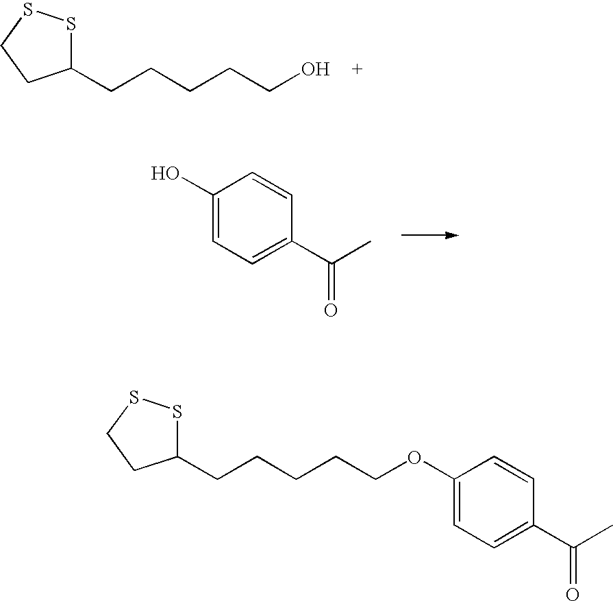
C1(CCCCCO)SSCC1.C1(O)=CC=C(C(C)=O)C=C1.C1(CCCCCOC2=CC=C(C(C)=O)C=C2)SSCC1
